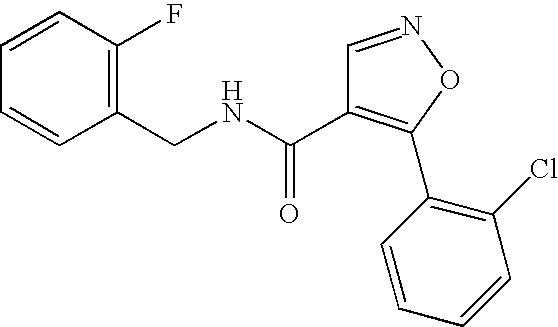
C1(CNC(C2=C(C3=C(Cl)C=CC=C3)ON=C2)=O)=C(F)C=CC=C1
